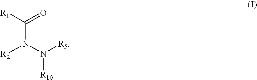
C(N(N([R5])[R10])[R2])([R1])=O
